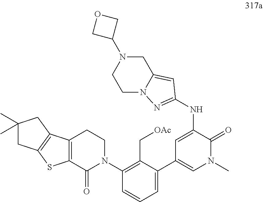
C1=C(NC2=NN3CCN(C4COC4)CC3=C2)C(=O)N(C)C=C1C1=CC=CC(N2CCC3=C(C2=O)SC2=C3CC(C)(C)C2)=C1C[OAc]
